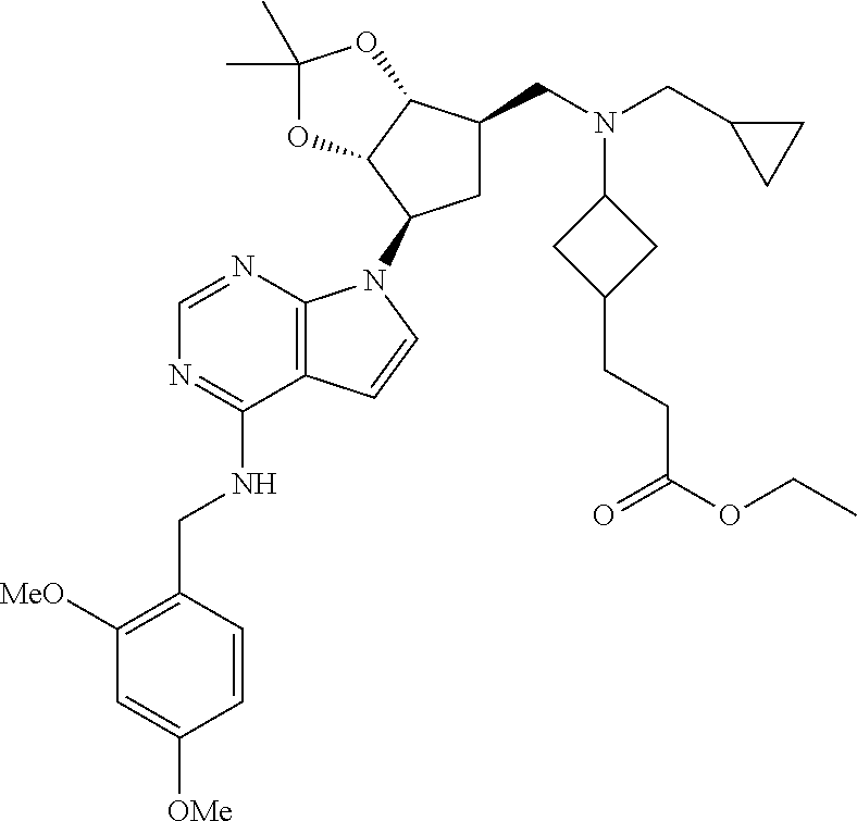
N1=C(NCC2=C([MeO])C=C([OMe])C=C2)C2=C(N=C1)N(C1CC(CN(CC3CC3)C3CC(CCC(OCC)=O)C3)C3C1OC(C)(C)O3)C=C2
